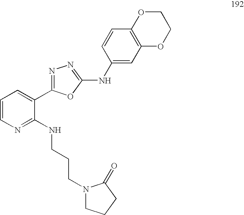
C1=CN=C(NCCCN2CCCC2=O)C(C2=NN=C(NC3=CC4=C(C=C3)OCCO4)O2)=C1
